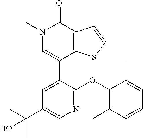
C1=CSC2=C1C(=O)N(C)C=C2C1=CC(C(C)(C)O)=CN=C1OC1=C(C)C=CC=C1C
